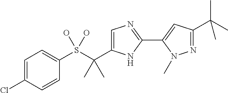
C1=C(Cl)C=CC(S(C(C2=CN=C(C3=CC(C(C)(C)C)=NN3C)N2)(C)C)(O)O)=C1
